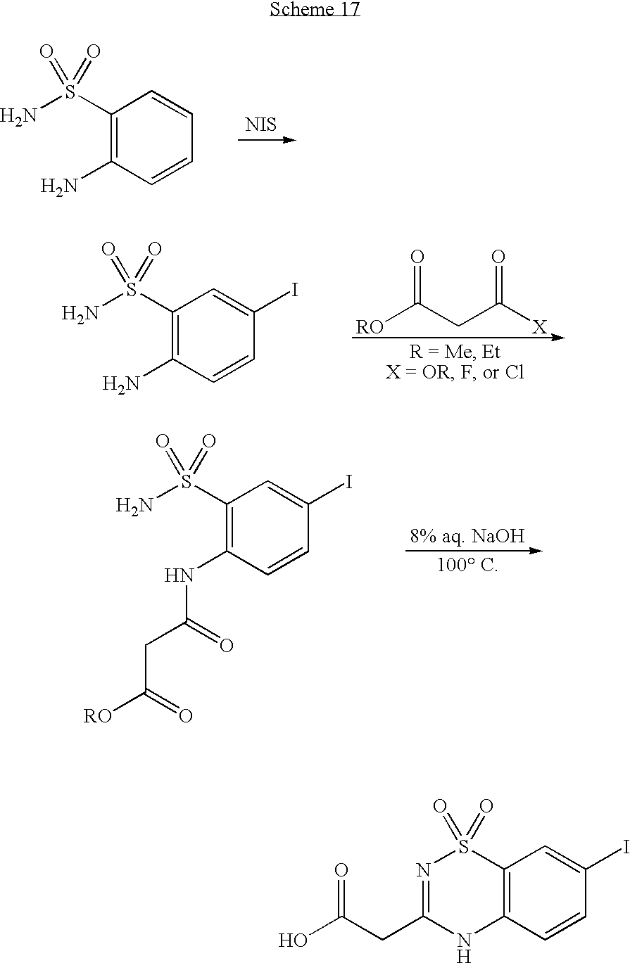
C1(S(N)(=O)=O)=C(N)C=CC=C1.[NIS].C1(S(N)(=O)=O)=C(N)C=CC(I)=C1.[RO]C(CC([X])=O)=O.C1(S(N)(=O)=O)=C(NC(CC([RO])=O)=O)C=CC(I)=C1.C12=C(C=CC(I)=C1)NC(CC(O)=O)=NS2(=O)=O
